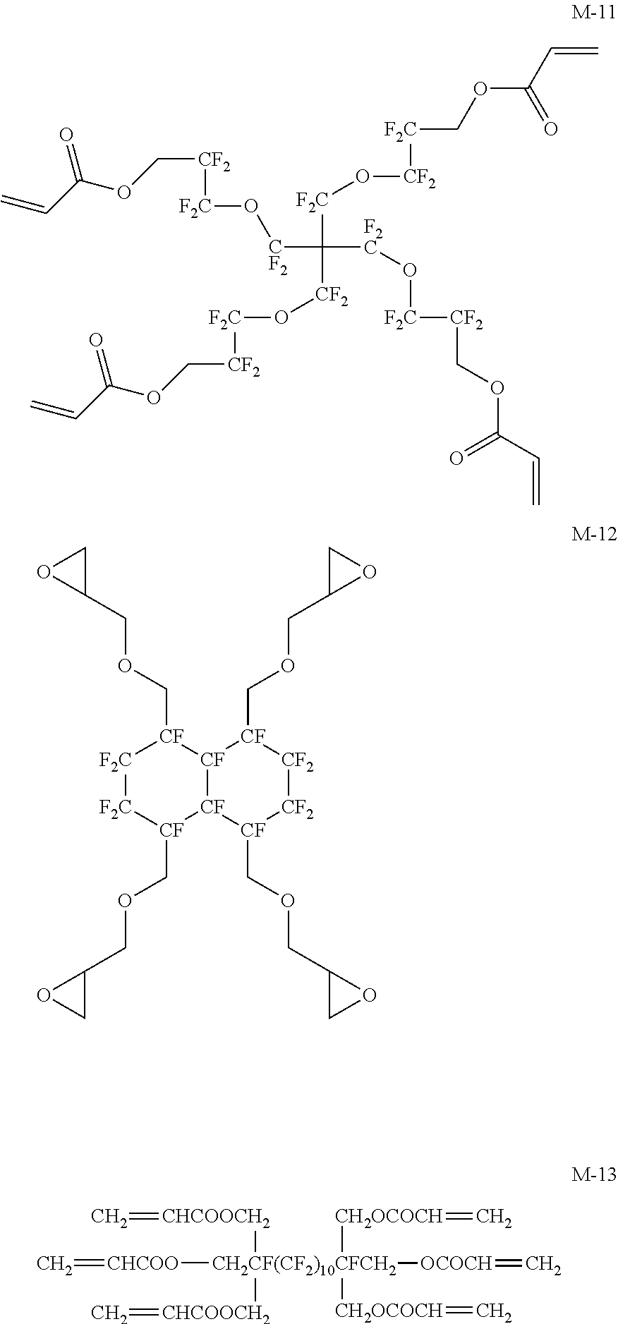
[F2C](C([CF2]O[F2C][CF2]COC(C=C)=O)([CF2]O[F2C][CF2]COC(C=C)=O)[F2C]O[F2C][CF2]COC(C=C)=O)O[CF2][F2C]COC(C=C)=O.[F2C]1[F2C][CF](COCC2OC2)[CF]2[CF]([CF]1COCC1CO1)[CF](COCC1OC1)[CF2][CF2][CF]2COCC1CO1.[CHCOO]([CH2CF(CF2)10CFCH2]([CH2OCOCH]=C)([OCOCH]=C)([CH2OCOCH]=C)([CHCOOCH2]=C)[CHCOOCH2]=C)=C
